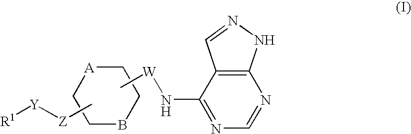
C[Z][Y][R1].B1CC[A]CC1.C[W]NC1=NC=NC2=C1C=NN2
